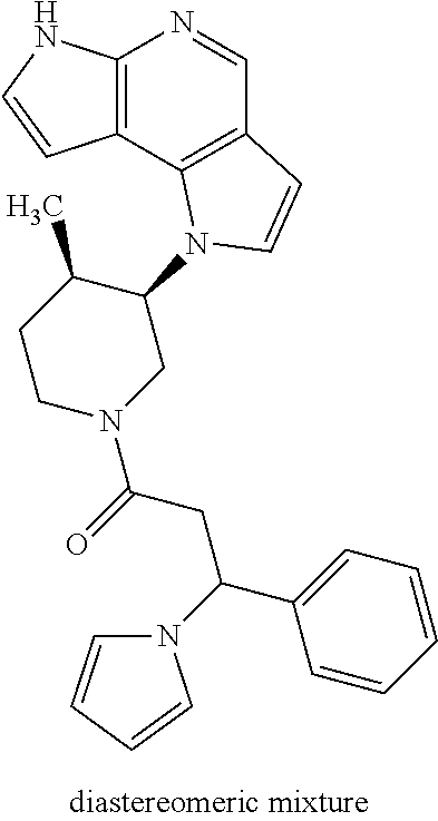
C12=C(C3=C(C=N1)C=CN3C1C(C)CCN(C(=O)CC(C3=CC=CC=C3)N3C=CC=C3)C1)C=CN2
